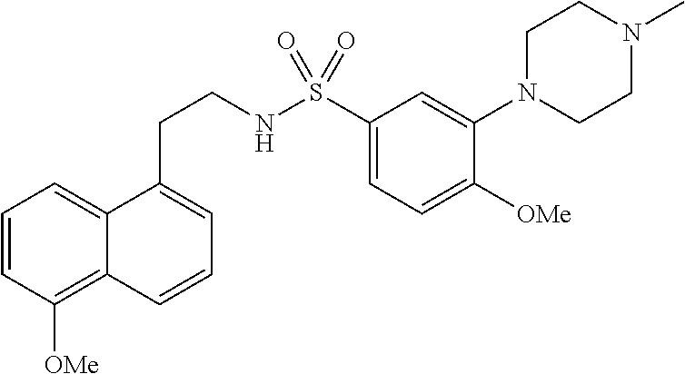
C1=CC([OMe])=C2C(=C1)C(CCNS(C1=CC=C([OMe])C(N3CCN(C)CC3)=C1)(=O)=O)=CC=C2
